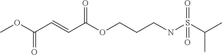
COC(C=CC(OCCCNS(C(C)C)(=O)=O)=O)=O
